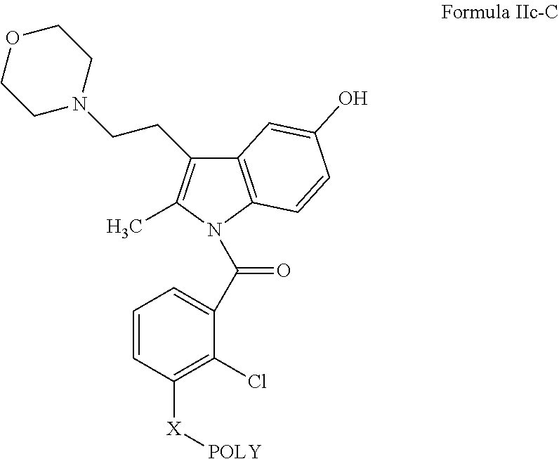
C12=C(N(C(C3=CC=CC([X][POLY])=C3Cl)=O)C(C)=C1CCN1CCOCC1)C=CC(O)=C2
